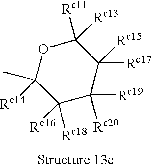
O1C(C)([Rc14])C([Rc16])([Rc18])C([Rc19])([Rc20])C([Rc17])([Rc15])C1([Rc11])[Rc13]
